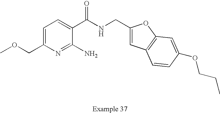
C1=C(COC)N=C(N)C(C(NCC2=CC3=C(O2)C=C(OCCC)C=C3)=O)=C1
